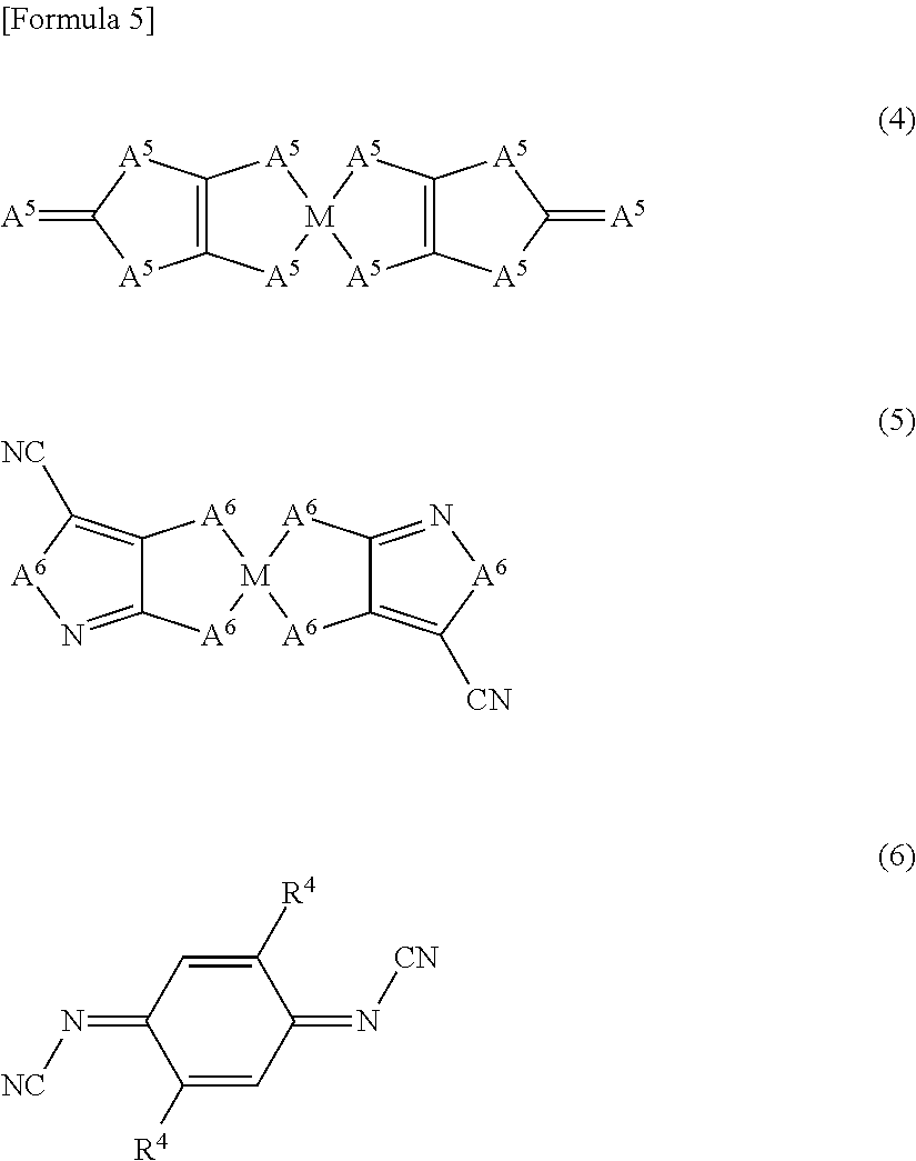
[A5]=C1[A5]C2=C([A5]1)[A5][M]1([A5]2)[A5]C2=C([A5]1)[A5]C(=[A5])[A5]2.[A6]1N=C2C(=C1[NC])[A6][M]1([A6]2)[A6]C2=C([CN])[A6]N=C2[A6]1.C1([R4])=CC(=N[NC])C([R4])=CC1=N[CN]
